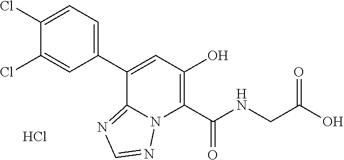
C1(C2=CC(O)=C(C(NCC(O)=O)=O)N3C2=NC=N3)=CC=C(Cl)C(Cl)=C1.Cl
